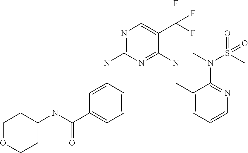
C1(NC(C2=CC=CC(NC3=NC=C(C(F)(F)F)C(NCC4=CC=CN=C4N(S(C)(=O)=O)C)=N3)=C2)=O)CCOCC1
